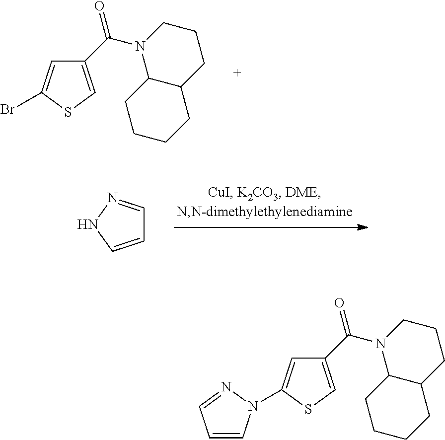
C1(C(N2C3C(CCC2)CCCC3)=O)=CSC(Br)=C1.C1=CNN=C1.C1(C(N2C3C(CCC2)CCCC3)=O)=CSC(N2C=CC=N2)=C1
